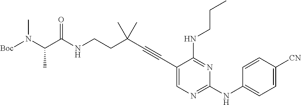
N(CCC(C#CC1=CN=C(NC2=CC=C([CN])C=C2)N=C1NCCC)(C)C)C(C(N([Boc])C)C)=O
